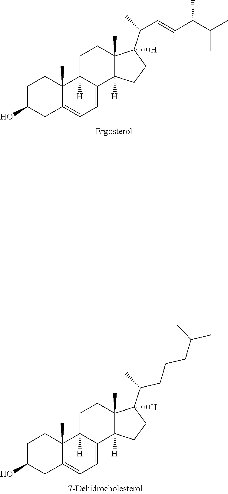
C1C(O)CC2=CC=C3C([H])(C2(C)C1)CCC1(C)C3([H])CCC1(C(C=CC(C(C)C)C)C)[H].C1C(O)CC2=CC=C3C([H])(C2(C)C1)CCC1(C)C3([H])CCC1(C(C)CCCC(C)C)[H]
